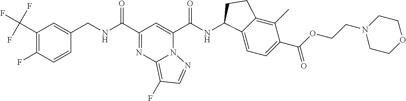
C1(C(F)(F)F)=C(F)C=CC(CNC(C2=NC3=C(F)C=NN3C(C(NC3C4=CC=C(C(OCCN5CCOCC5)=O)C(C)=C4CC3)=O)=C2)=O)=C1
